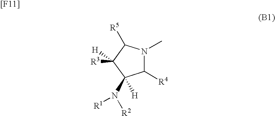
[R5]C1N(C)C([R4])C(N([R2])[R1])([H])C1([R3])[H].[[F11]]
